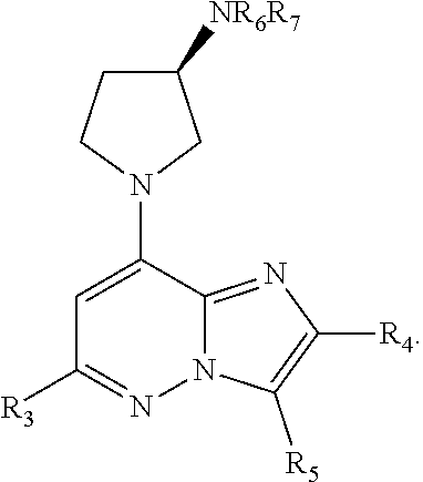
C1=C(N2CC([NR6R7])CC2)C2=NC([R4])=C([R5])N2N=C1[R3]
